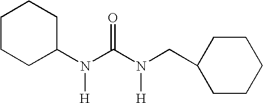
C1CCC(N(C(N(CC2CCCCC2)[H])=O)[H])CC1
